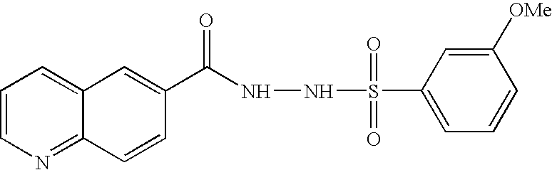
C1=CN=C2C(=C1)C=C(C(=O)NNS(C1=CC=CC([OMe])=C1)(=O)=O)C=C2
